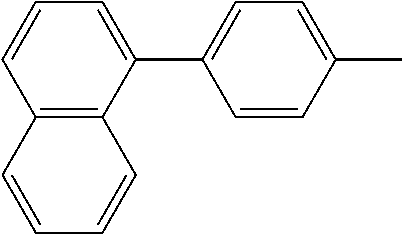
C12=C(C(C3=CC=C(C)C=C3)=CC=C1)C=CC=C2
